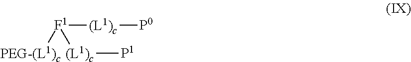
[(L1)c]([P0])[F1]([PEG-(L1)c])[(L1)c][P1]
